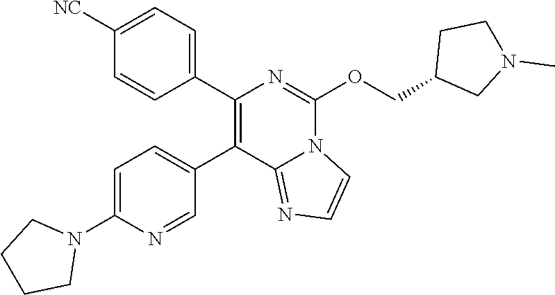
C1([NC])=CC=C(C2=C(C3=CC=C(N4CCCC4)N=C3)C3=NC=CN3C(OCC3CN(C)CC3)=N2)C=C1
